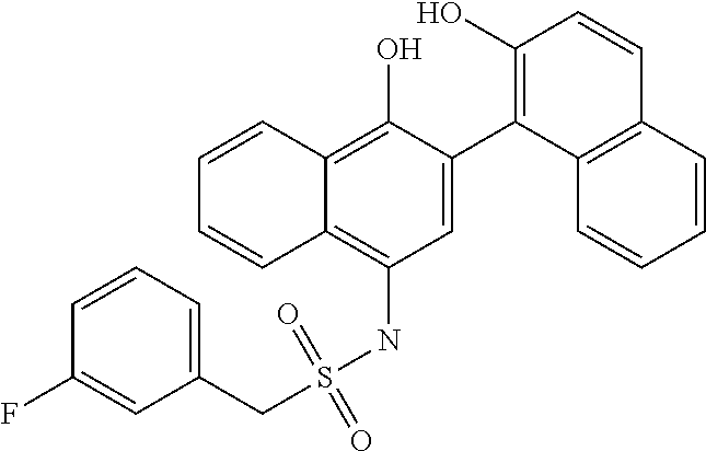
C1=C(C2=C(O)C=CC3=C2C=CC=C3)C(O)=C2C(=C1NS(CC1=CC=CC(F)=C1)(=O)=O)C=CC=C2
